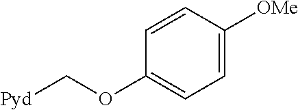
C1=C([OMe])C=CC(OC[Pyd])=C1
